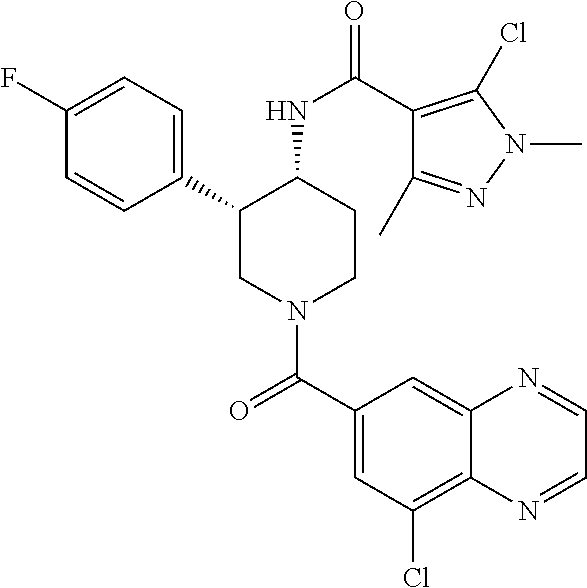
C1(F)=CC=C(C2CN(C(C3=CC(Cl)=C4C(=C3)N=CC=N4)=O)CCC2NC(=O)C2=C(Cl)N(C)N=C2C)C=C1
